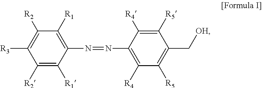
C1([R2])=C([R1])C(N=NC2=C([R4])C([R5])=C(C[OH])C([R5])=C2[R4])=C([R1])C([R2])=C1[R3]
